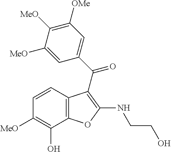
C12=C(C(O)=C([MeO])C=C1)OC(NCCO)=C2C(C1=CC([OMe])=C([MeO])C([MeO])=C1)=O
